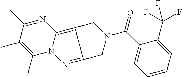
N1=C(C)C(C)=C(C)N2C1=C1C(=N2)CN(C(C2=CC=CC=C2C(F)(F)F)=O)C1
